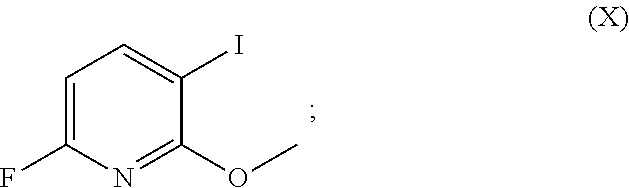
C1=C(F)N=C(OC)C(I)=C1
